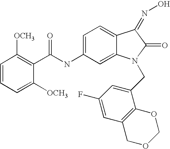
C1=CC=C([OCH3])C(C(NC2=CC=C3C(=C2)N(CC2=CC(F)=CC4=C2OCOC4)C(=O)C3=NO)=O)=C1[OCH3]
